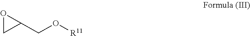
C1(CO[R11])OC1
